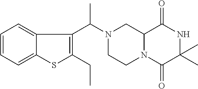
C12N(C(=O)C(C)(C)NC1=O)CCN(C(C1=C(CC)SC3=CC=CC=C13)C)C2
